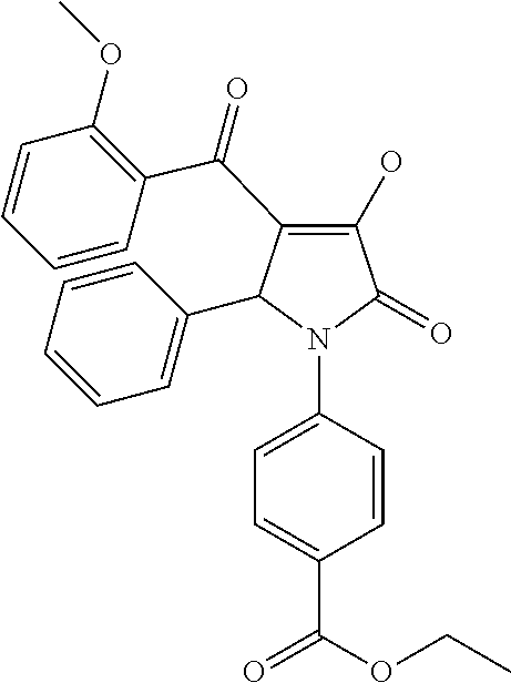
C1(O)=C(C(C2=C(OC)C=CC=C2)=O)C(C2=CC=CC=C2)N(C2=CC=C(C(OCC)=O)C=C2)C1=O
